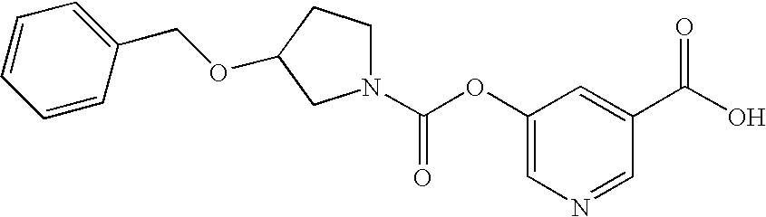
C1=CC(COC2CCN(C(=O)OC3=CN=CC(C(=O)O)=C3)C2)=CC=C1
